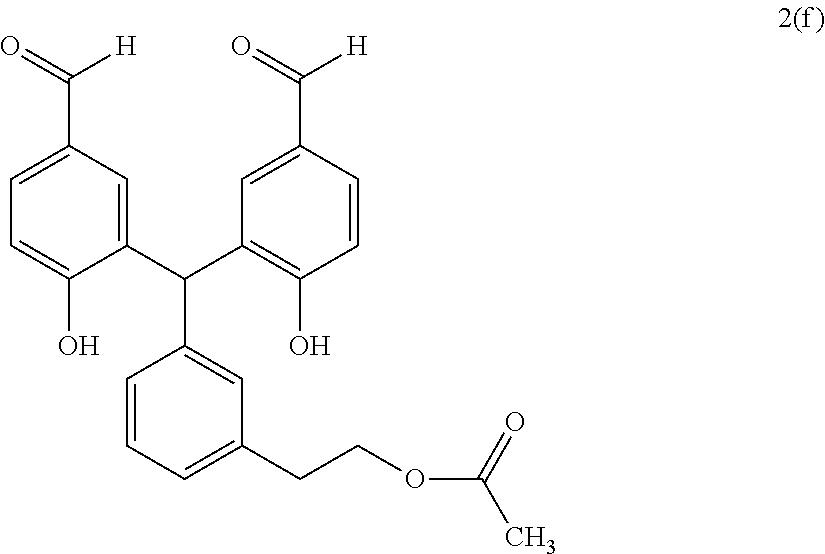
C1=CC=C(CCOC(=O)C)C=C1C(C1=CC(C([H])=O)=CC=C1O)C1=C(O)C=CC(C([H])=O)=C1
